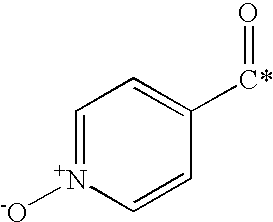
C1=[N+]([-O])C=CC([C*]=O)=C1
